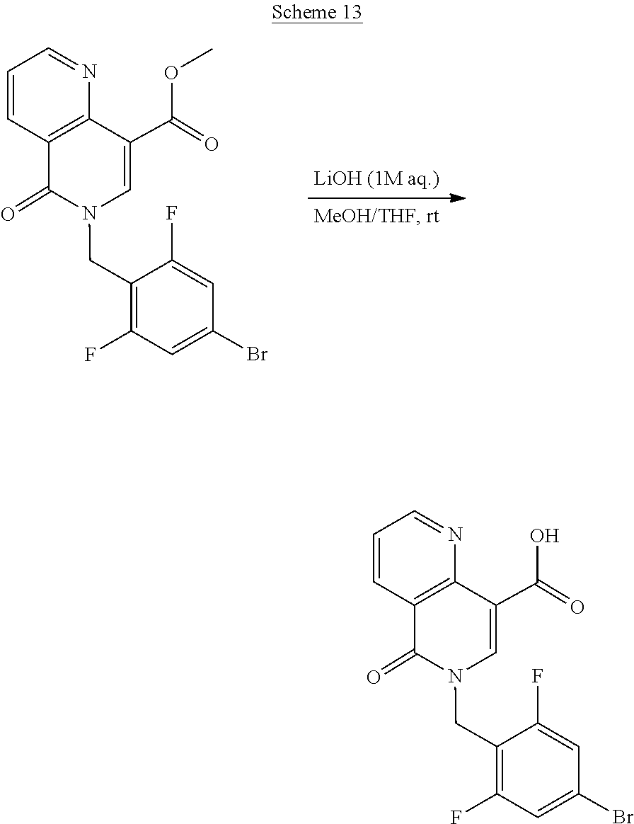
C1=C(Br)C=C(F)C(CN2C=C(C(=O)O)C3=C(C=CC=N3)C2=O)=C1F.C1=C(Br)C=C(F)C(CN2C=C(C(=O)OC)C3=C(C=CC=N3)C2=O)=C1F
